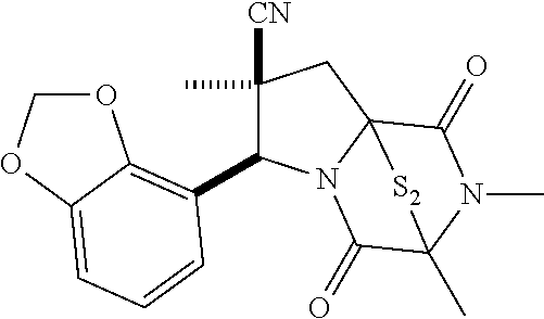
C1(C)([CN])C(C2=C3OCOC3=CC=C2)N2C3(C1)C(=O)N(C)C(C)(C2=O)[S2]3
